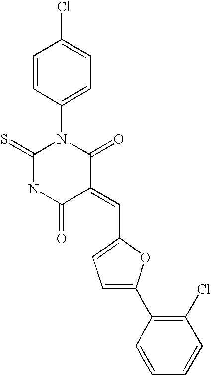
C1=CC(N2C(=S)NC(=O)C(=CC3=CC=C(C4=C(Cl)C=CC=C4)O3)C2=O)=CC=C1Cl
